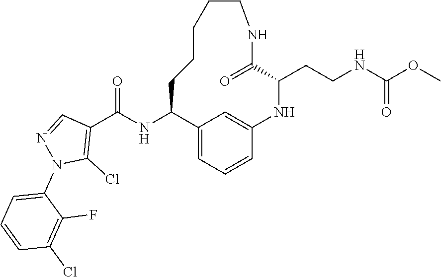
C1(NC(C2=C(Cl)N(C3=CC=CC(Cl)=C3F)N=C2)=O)C2=CC=CC(=C2)NC(CCNC(OC)=O)C(=O)NCCCCC1
